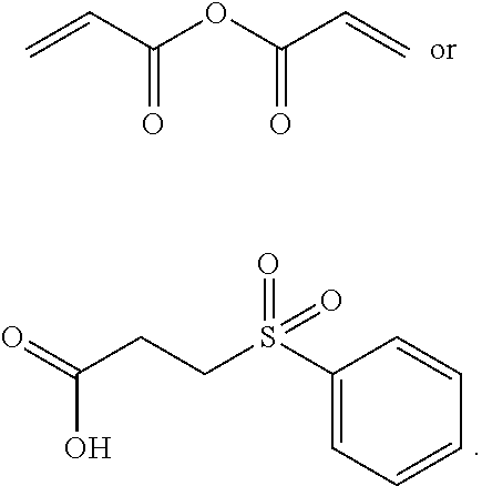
C=CC(OC(C=C)=O)=O.O=C(O)CCS(=O)(=O)C1=CC=CC=C1
